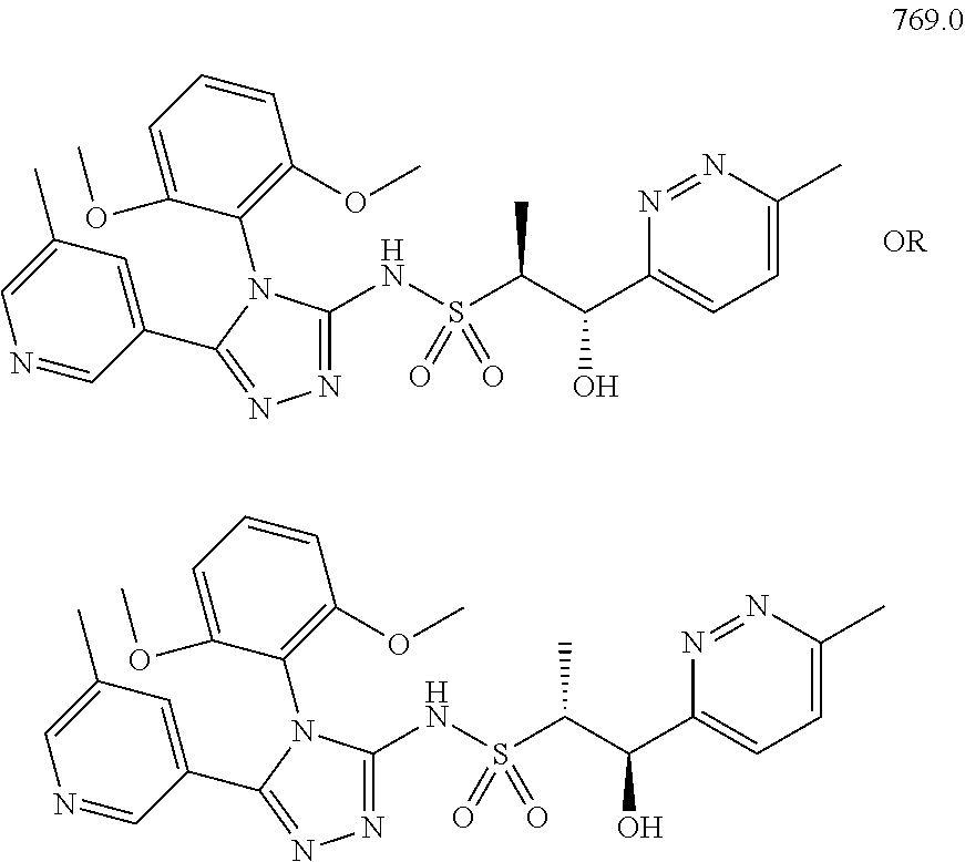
N1=C(NS(C(C(C2=CC=C(C)N=N2)O)C)(=O)=O)N(C2=C(OC)C=CC=C2OC)C(C2=CC(C)=CN=C2)=N1.N1=C(NS(C(C(C2=CC=C(C)N=N2)O)C)(=O)=O)N(C2=C(OC)C=CC=C2OC)C(C2=CC(C)=CN=C2)=N1
